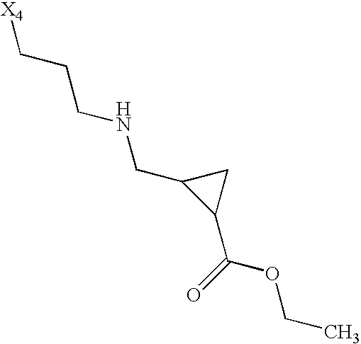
[X4]CCCNCC1C(C(=O)OCC)C1
